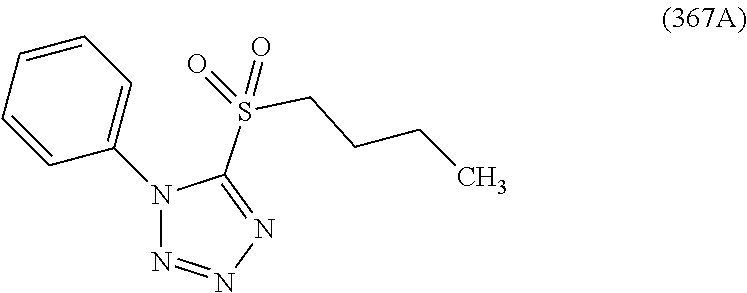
C1=CC=C(N2N=NN=C2S(CCCC)(=O)=O)C=C1
